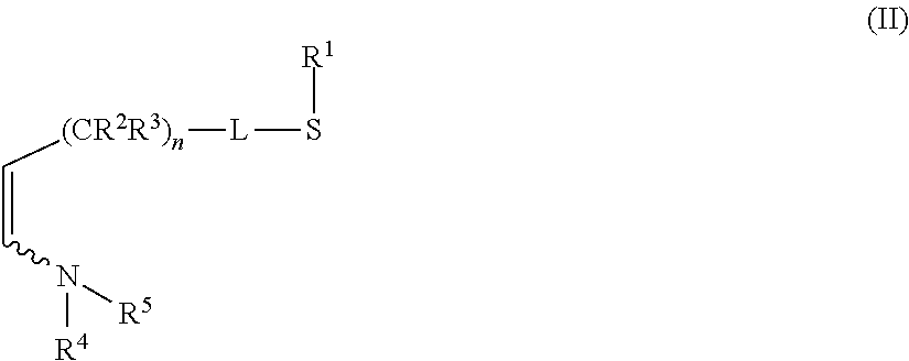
[(CR2R3)n](C=CN([R4])[R5])[L]S[R1]
